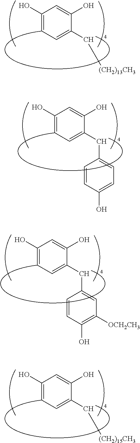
C1=C(O)C=C(O)C(CC2=CC=C(O)C=C2)=C1.C1=C(O)C=C(O)C(CC2=CC([OCH2CH3])=C(O)C=C2)=C1.C1=C(O)C=C(O)C(C[(CH2)13CH3])=C1.C1=C(O)C=C(O)C(C[(CH2)15CH3])=C1
